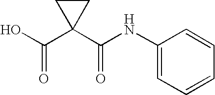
C1(NC(C2(C(O)=O)CC2)=O)=CC=CC=C1
